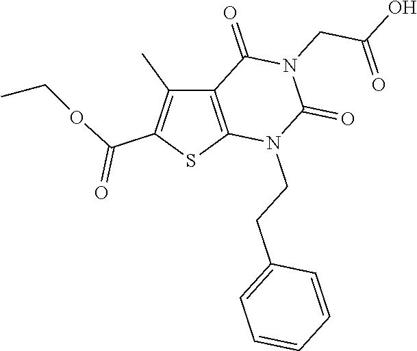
C12=C(SC(C(OCC)=O)=C1C)N(CCC1=CC=CC=C1)C(=O)N(CC(O)=O)C2=O
